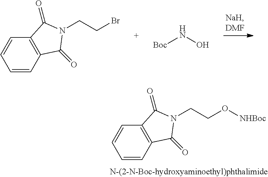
C1=CC2=C(C=C1)C(=O)N(CCBr)C2=O.[Boc]NO.C1=CC2=C(C=C1)C(=O)N(CCO[NHBoc])C2=O
